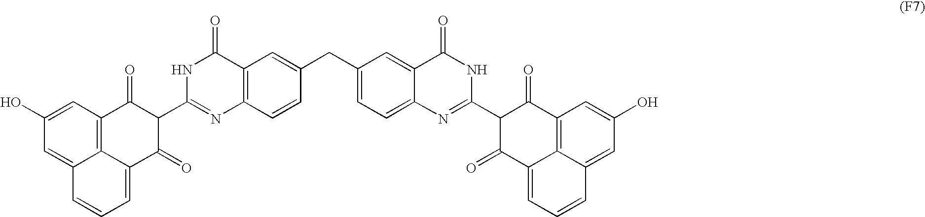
C1(CC2=CC3=C(C=C2)N=C(C2C(=O)C4=C5C(=CC=CC5=CC(O)=C4)C2=O)NC3=O)=CC=C2C(=C1)C(=O)NC(C1C(=O)C3=C4C(=CC=CC4=CC(O)=C3)C1=O)=N2
